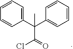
C(C(Cl)=O)(C1=CC=CC=C1)(C1=CC=CC=C1)C
